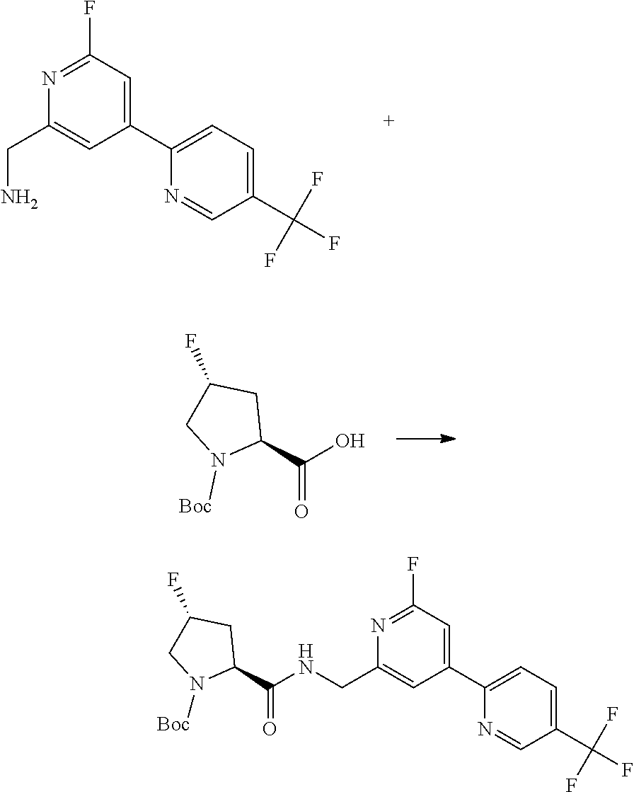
N1=C(F)C=C(C2=CC=C(C(F)(F)F)C=N2)C=C1CN.OC(C1CC(F)CN1[Boc])=O.N1=C(F)C=C(C2=CC=C(C(F)(F)F)C=N2)C=C1CNC(C1CC(F)CN1[Boc])=O
